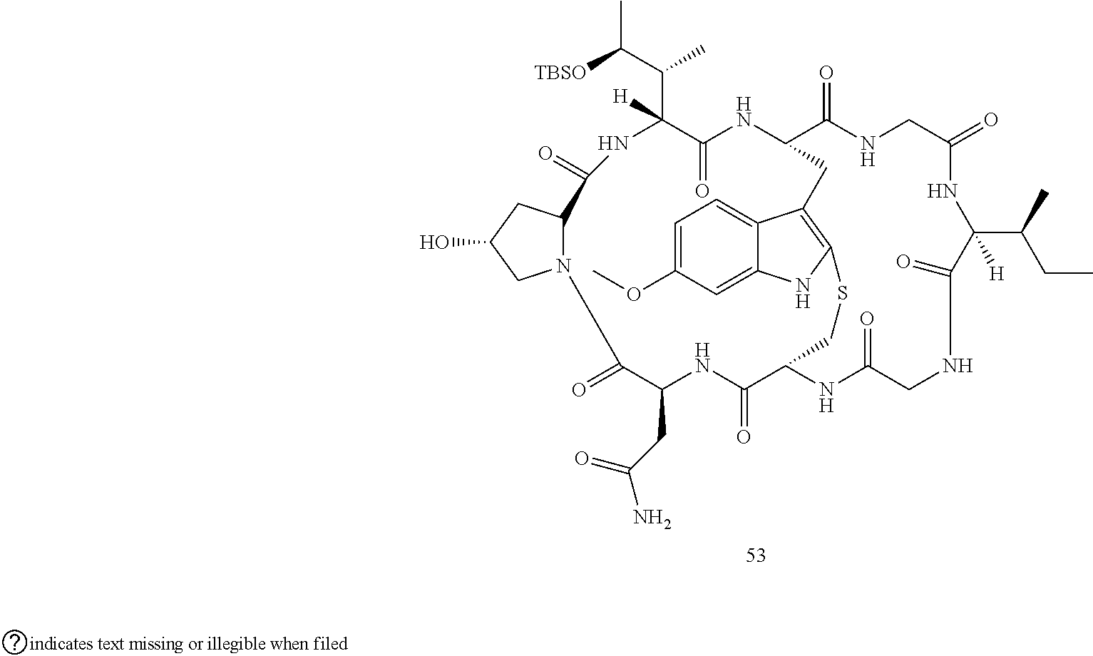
N12C(CC(O)C1)C(=O)NC(C(C(C)[TBSO])C)([H])C(=O)NC1C(=O)NCC(=O)NC(C(C)CC)([H])C(=O)NCC(=O)NC(C(=O)NC(CC(N)=O)C2=O)CSC2=C(C3=CC=C(OC)C=C3N2)C1
